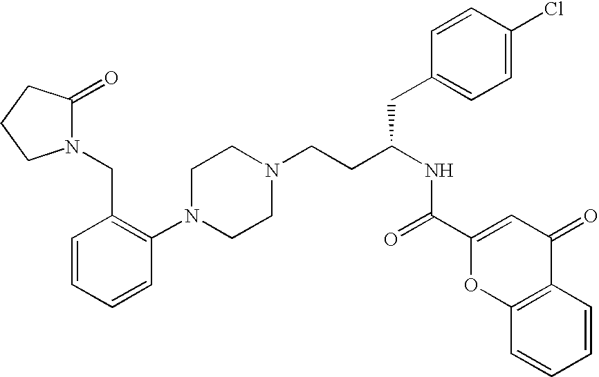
C1(CN2C(=O)CCC2)=C(N2CCN(CCC(NC(C3=CC(=O)C4=C(O3)C=CC=C4)=O)CC3=CC=C(Cl)C=C3)CC2)C=CC=C1
